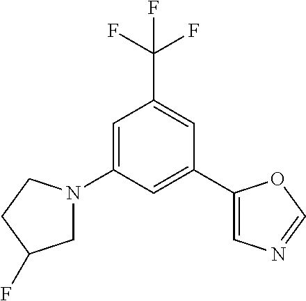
C1=C(N2CC(F)CC2)C=C(C2=CN=CO2)C=C1C(F)(F)F
